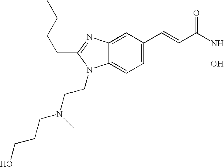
C12=CC(C=CC(NO)=O)=CC=C1N(CCN(CCCO)C)C(CCCC)=N2
